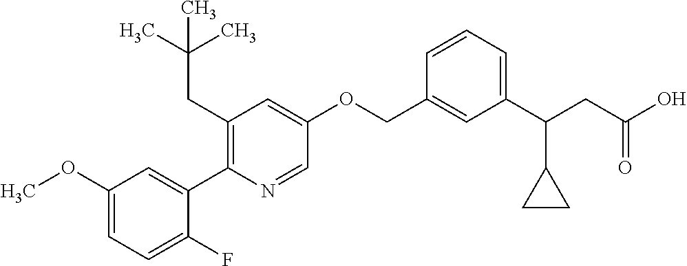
C1(OC)=CC=C(F)C(C2=C(CC(C)(C)C)C=C(OCC3=CC(C(CC(O)=O)C4CC4)=CC=C3)C=N2)=C1
